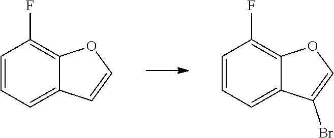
C1(F)=C2C(=CC=C1)C(Br)=CO2.C1(F)=C2C(=CC=C1)C=CO2
